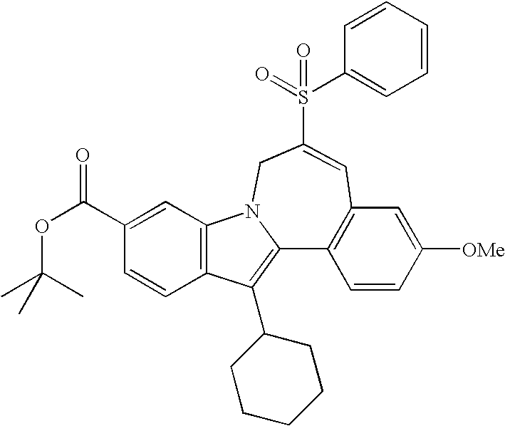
C1(C(OC(C)(C)C)=O)=CC2=C(C=C1)C(C1CCCCC1)=C1N2CC(S(=O)(=O)C2=CC=CC=C2)=CC2=C1C=CC([OMe])=C2
